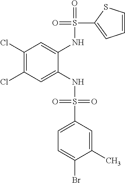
C1(Cl)=C(Cl)C=C(NS(=O)(=O)C2=CC=C(Br)C(C)=C2)C(NS(=O)(C2=CC=CS2)=O)=C1
